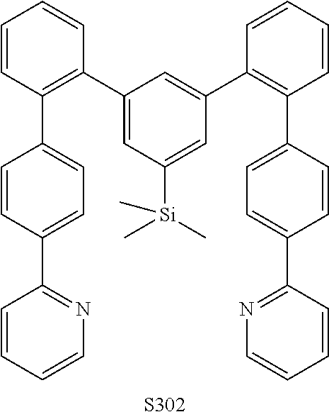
C1=CC=CN=C1C1=CC=C(C2=C(C3=CC([Si](C)(C)C)=CC(C4=C(C5=CC=C(C6=NC=CC=C6)C=C5)C=CC=C4)=C3)C=CC=C2)C=C1.[S302]
